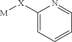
[M][X]C1=CC=CC=N1
